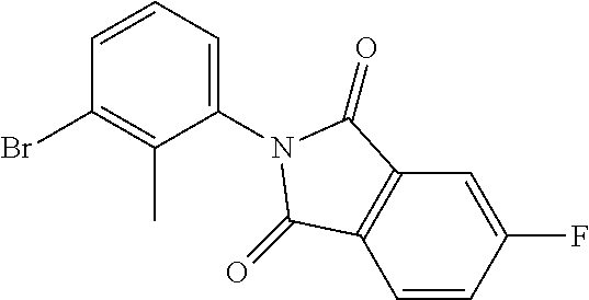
C1=CC(F)=CC2=C1C(=O)N(C1=CC=CC(Br)=C1C)C2=O
